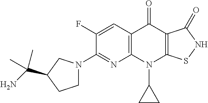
C12=C(C=C(F)C(N3CCC(C(N)(C)C)C3)=N1)C(=O)C1=C(N2C2CC2)SNC1=O
